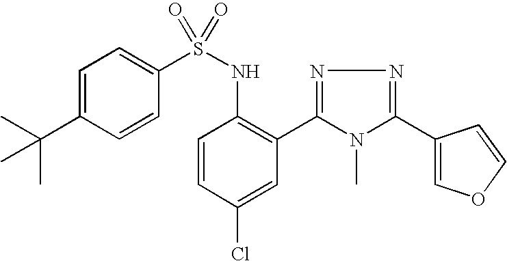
C1=C(C(C)(C)C)C=CC(S(NC2=C(C3=NN=C(C4=COC=C4)N3C)C=C(Cl)C=C2)(=O)=O)=C1
